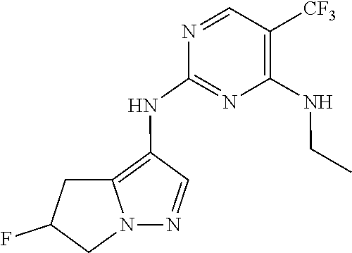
N1=CC([CF3])=C(NCC)N=C1NC1=C2N(N=C1)CC(F)C2
